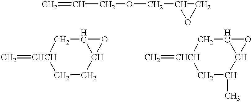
C=CCOCC1OC1.[CHCH]1(=C)CCC2C(C1)O2.[CHCH]1(=C)CC(C)C2C(C1)O2
